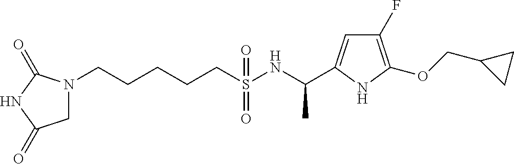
N1(CCCCCS(NC(C)C2=CC(F)=C(OCC3CC3)N2)(=O)=O)CC(=O)NC1=O
